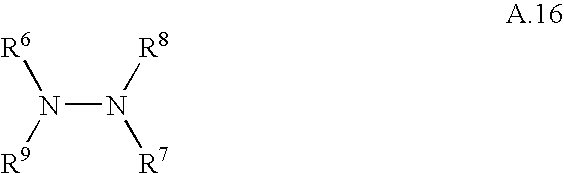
N(N([R8])[R7])([R9])[R6]
